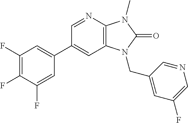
C1(C2=CC(F)=C(F)C(F)=C2)=CC2=C(N=C1)N(C)C(=O)N2CC1=CC(F)=CN=C1
